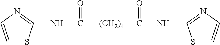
N(C([(CH2)4]C(NC1=NC=CS1)=O)=O)C1=NC=CS1
